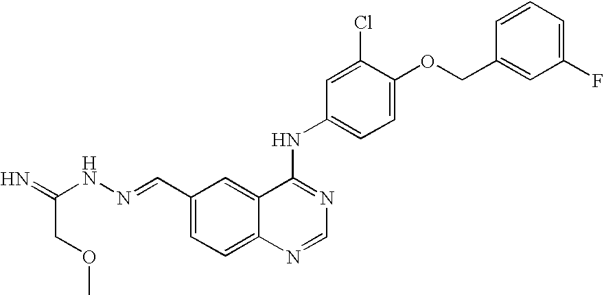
C1(C=NNC(=N)COC)=CC=C2C(=C1)C(NC1=CC=C(OCC3=CC(F)=CC=C3)C(Cl)=C1)=NC=N2
